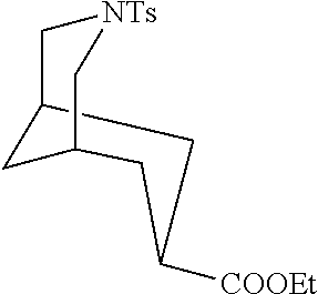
C12CC([COOEt])CC(C[NTs]C1)C2
